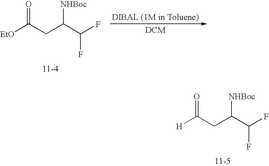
O=C(CC(C(F)F)[NHBoc])[EtO].O=C(CC(C(F)F)[NHBoc])[H]
